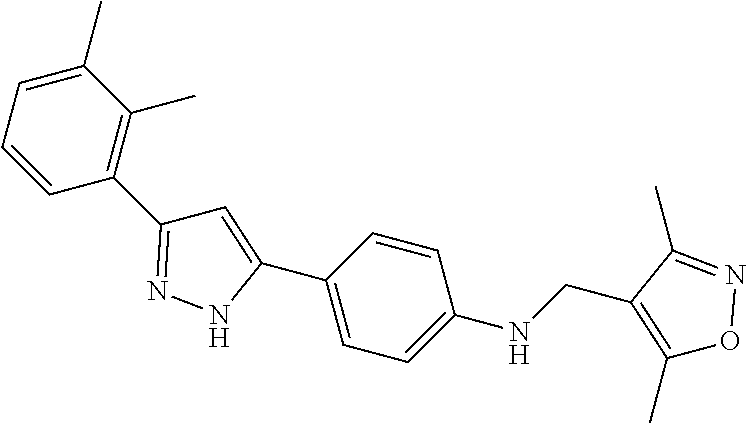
C1(C)=CC=CC(C2=NNC(C3=CC=C(NCC4=C(C)ON=C4C)C=C3)=C2)=C1C
